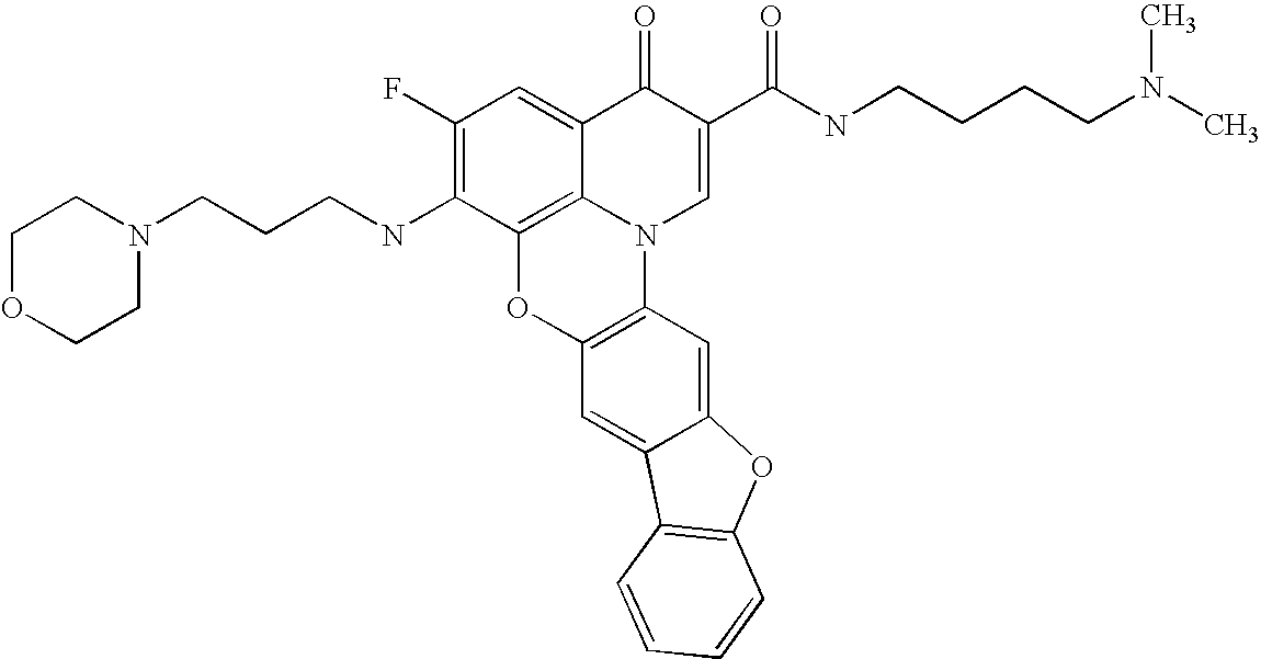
C1(F)=C(NCCCN2CCOCC2)C2=C3C(=C1)C(=O)C(C(NCCCCN(C)C)=O)=CN3C1=C(O2)C=C2C(=C1)OC1=C2C=CC=C1
